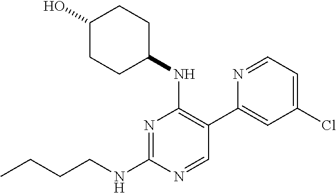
CCCCNC1=NC(NC2CCC(O)CC2)=C(C2=CC(Cl)=CC=N2)C=N1
